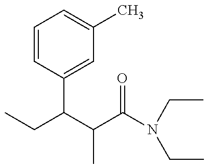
CCC(C(C(N(CC)CC)=O)C)C1=CC(C)=CC=C1
